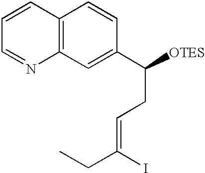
C1=CC2=C(N=C1)C=C(C([OTES])CC=C(CC)I)C=C2
